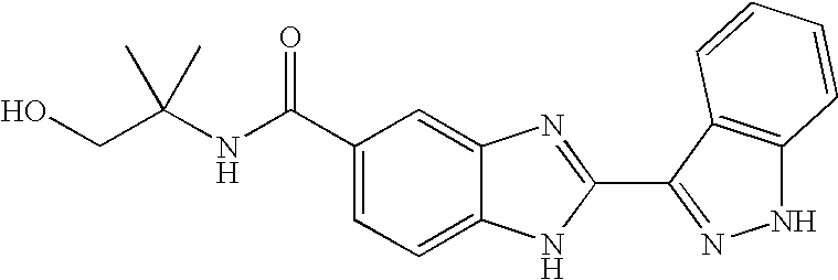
C1=C2C(=CC(C(NC(CO)(C)C)=O)=C1)N=C(C1=NNC3=C1C=CC=C3)N2
